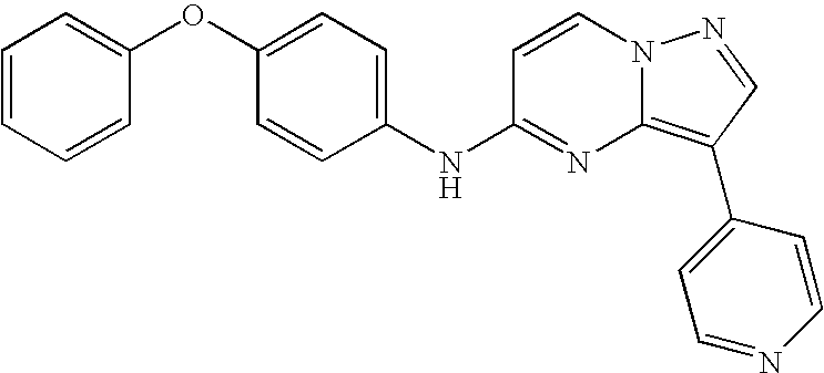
C1(OC2=CC=CC=C2)=CC=C(NC2=NC3=C(C4=CC=NC=C4)C=NN3C=C2)C=C1
